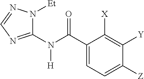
C1(N(C(C2=CC=C([Z])C([Y])=C2[X])=O)[H])=NC=NN1[Et]
